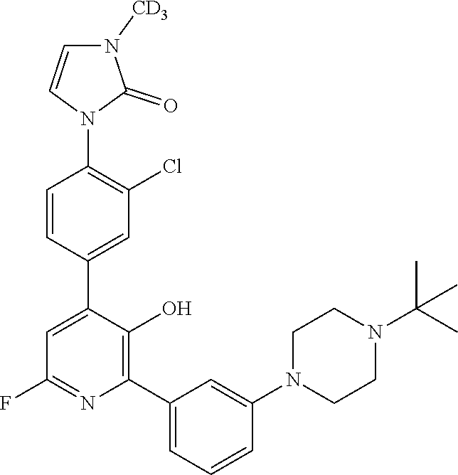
C1=CC(C2=CC(F)=NC(C3=CC=CC(N4CCN(C(C)(C)C)CC4)=C3)=C2O)=CC(Cl)=C1N1C(=O)N([CD3])C=C1
